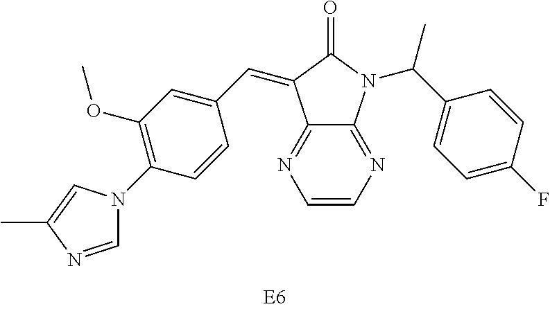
C1=NC(C)=CN1C1=C(OC)C=C(C=C2C3=NC=CN=C3N(C(C3=CC=C(F)C=C3)C)C2=O)C=C1
